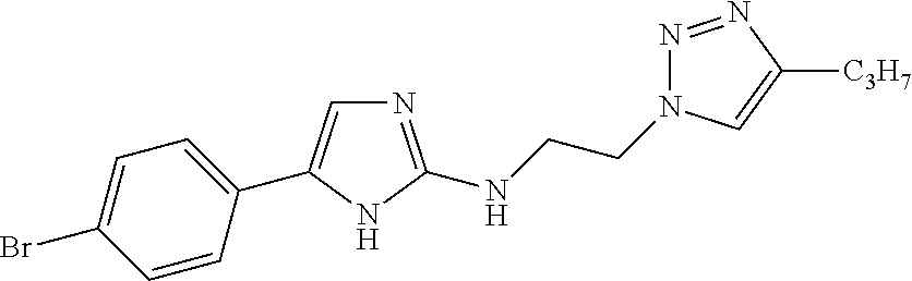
C1=CC(C2=CN=C(NCCN3N=NC([C3H7])=C3)N2)=CC=C1Br
